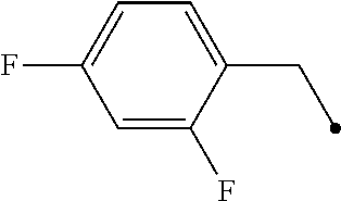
C1=C(F)C=C(F)C(CC)=C1
